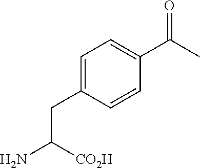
C1=C(CC([CO2H])N)C=CC(C(C)=O)=C1
